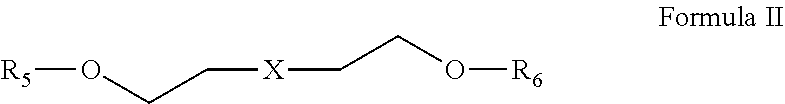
[R5]OCC[X]CCO[R6]
